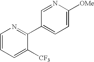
C1=C([OMe])N=CC(C2=NC=CC=C2[CF3])=C1
